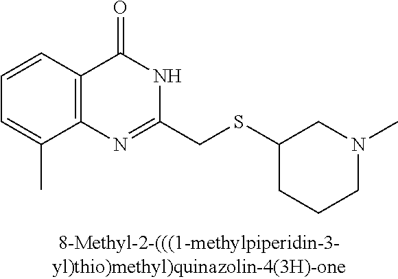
C1=C(C)C2=C(C=C1)C(=O)NC(CSC1CCCN(C)C1)=N2
